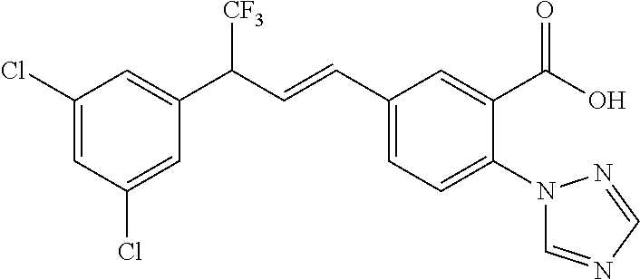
C1(Cl)=CC(C(C=CC2=CC=C(N3C=NC=N3)C(C(=O)O)=C2)[CF3])=CC(Cl)=C1
